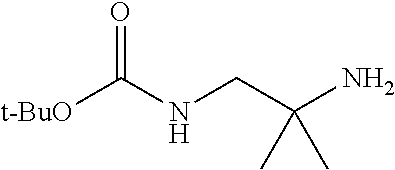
[t-BuO]C(NCC(N)(C)C)=O
